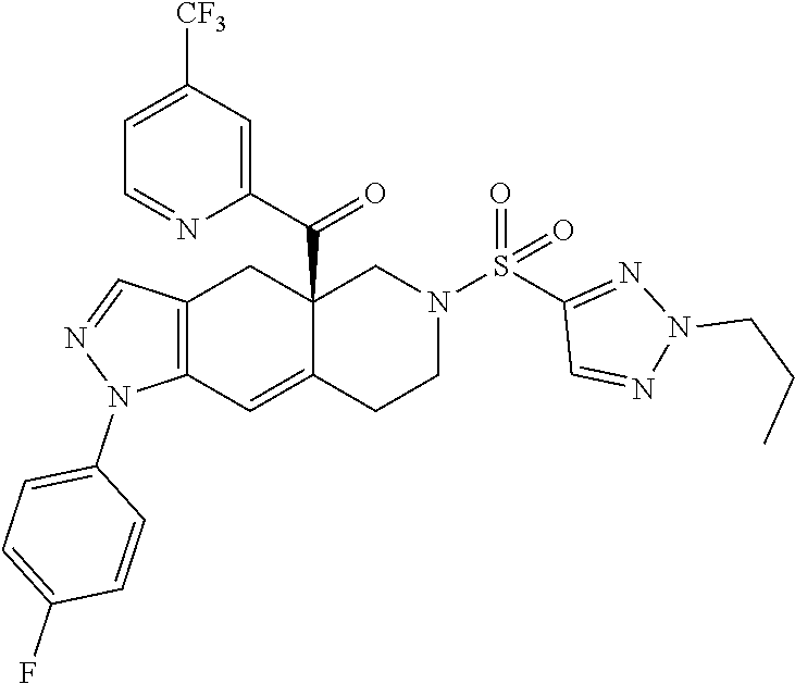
C12=C(C=C3C(C(C4=CC([CF3])=CC=N4)=O)(C1)CN(S(C1=NN(CCC)N=C1)(=O)=O)CC3)N(C1=CC=C(F)C=C1)N=C2
